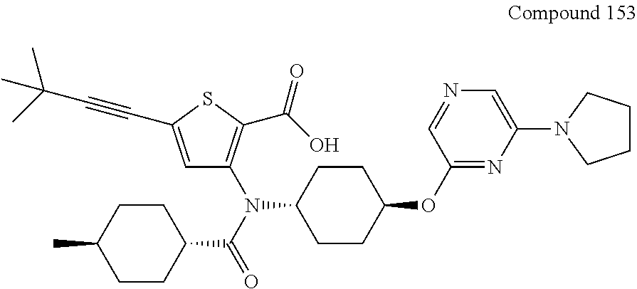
C1=C(C#CC(C)(C)C)SC(C(O)=O)=C1N(C(=O)C1CCC(C)CC1)C1CCC(OC2=NC(N3CCCC3)=CN=C2)CC1
